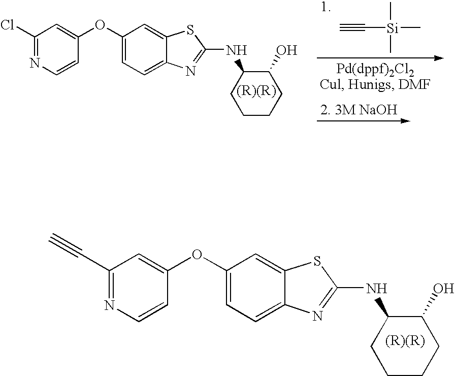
C1=C(OC2=CC(C#C)=NC=C2)C=C2C(=C1)N=C(NC1CCCCC1O)S2.C#C[Si](C)(C)C.C1=C(OC2=CC(Cl)=NC=C2)C=C2C(=C1)N=C(NC1CCCCC1O)S2
